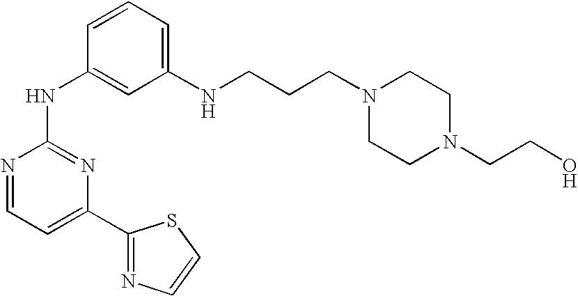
N1=CC=C(C2=NC=CS2)N=C1NC1=CC(NCCCN2CCN(CCO)CC2)=CC=C1
